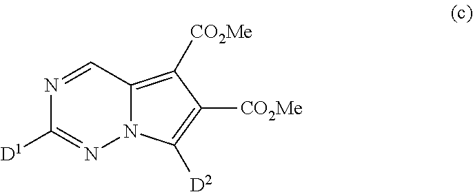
N1=CC2=C([CO2Me])C([CO2Me])=C([D2])N2N=C1[D1]
